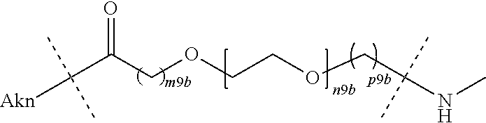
C(OCCOCC(C([Akn])(C)C)=O)C(NC)(C)C
